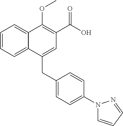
C1=CC=C2C(=C1)C(OC)=C(C(O)=O)C=C2CC1=CC=C(N2C=CC=N2)C=C1
